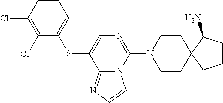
C1(Cl)=C(Cl)C(SC2=CN=C(N3CCC4(CC3)CCCC4N)N3C2=NC=C3)=CC=C1
